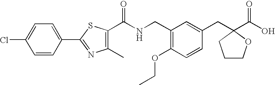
C1(Cl)=CC=C(C2=NC(C)=C(C(NCC3=C(OCC)C=CC(CC4(C(O)=O)CCCO4)=C3)=O)S2)C=C1
